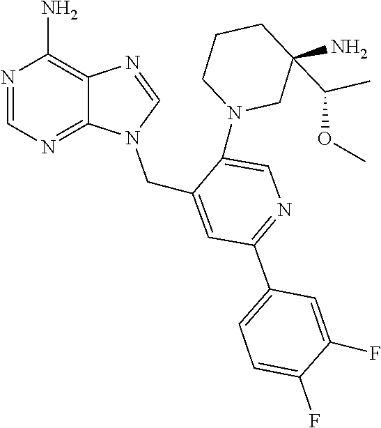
N1(CC2=CC(C3=CC=C(F)C(F)=C3)=NC=C2N2CC(N)(C(OC)C)CCC2)C=NC2=C(N)N=CN=C12
